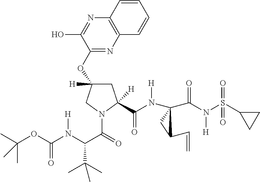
C(N(S(C1CC1)(=O)=O)[H])(=O)C1(N(C(C2([H])CC(OC3=NC4=C(N=C3O)C=CC=C4)([H])CN2C(C(N(C(OC(C)(C)C)=O)[H])C(C)(C)C)=O)=O)[H])CC1C=C
